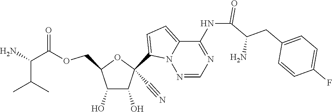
C1(C#N)(C2=CC=C3N2N=CN=C3NC(=O)C(CC2=CC=C(F)C=C2)N)C(O)C(O)C(COC(C(C(C)C)N)=O)O1
